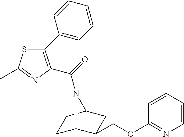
C1C2C(COC3=NC=CC=C3)CC(C1)N2C(=O)C1=C(C2=CC=CC=C2)SC(C)=N1
